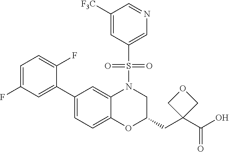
C1=C(F)C=C(C2=CC=C3C(=C2)N(S(C2=CN=CC([F3C])=C2)(=O)=O)CC(CC2(C(O)=O)COC2)O3)C(F)=C1
